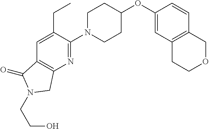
C1(OC2CCN(C3=NC4=C(C(=O)N(CCO)C4)C=C3CC)CC2)=CC2=C(C=C1)COCC2
